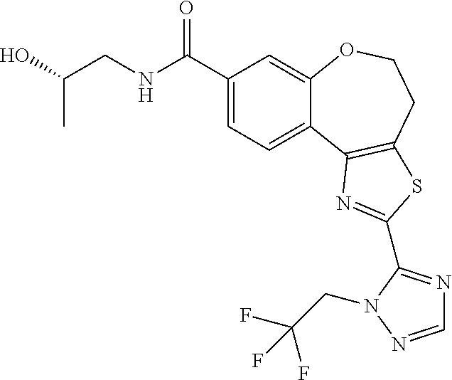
C1(C(NCC(O)C)=O)=CC=C2C(=C1)OCCC1=C2N=C(C2=NC=NN2CC(F)(F)F)S1
